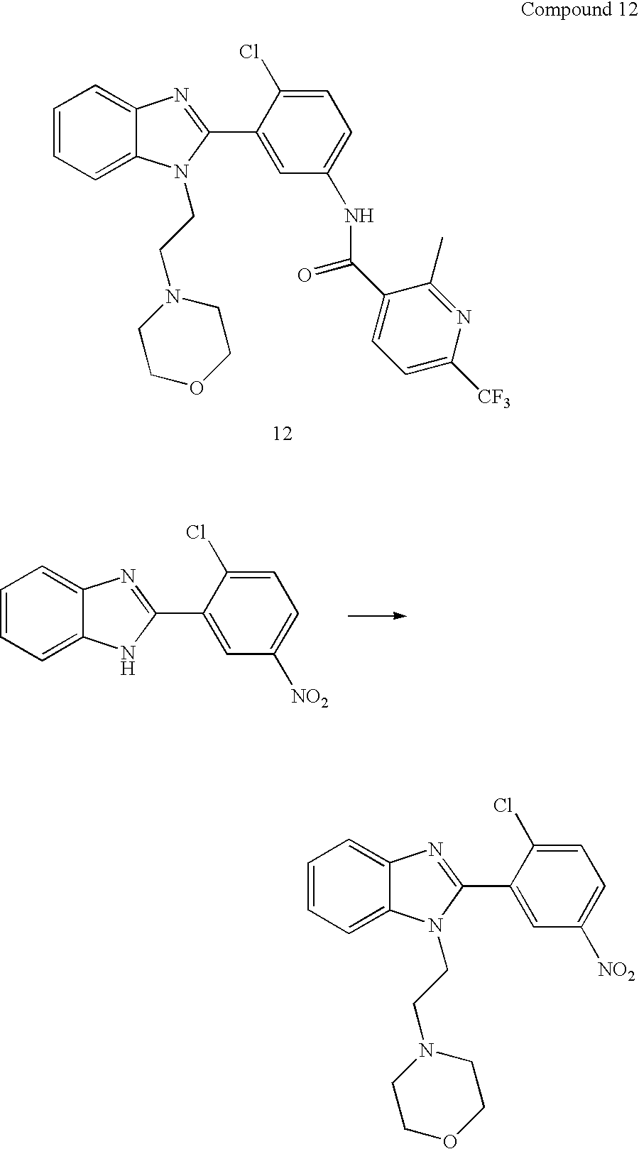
C1=CC=C2C(=C1)N=C(C1=CC(NC(=O)C3=CC=C([CF3])N=C3C)=CC=C1Cl)N2CCN1CCOCC1.C1=CC=C2C(=C1)N=C(C1=CC([NO2])=CC=C1Cl)N2.C1=CC=C2C(=C1)N=C(C1=CC([NO2])=CC=C1Cl)N2CCN1CCOCC1
